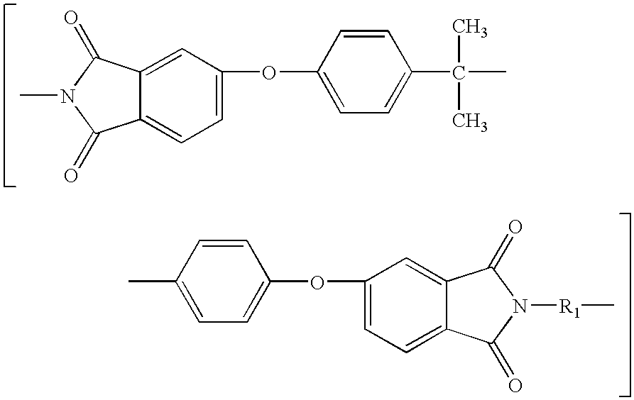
C1(C(C)(C)C)=CC=C(OC2=CC=C3C(=C2)C(=O)N(C)C3=O)C=C1.C1(C)=CC=C(OC2=CC=C3C(=C2)C(=O)N([R1]C)C3=O)C=C1
